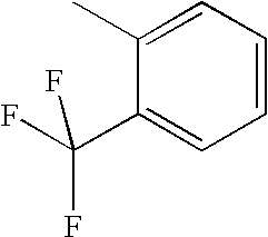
C1(C(F)(F)F)=CC=CC=C1C
